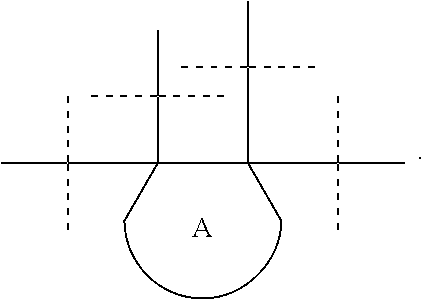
C(C)(C)(C)C(C(C)(C)C)(C)C(C)(C(C)(C)C)C(C)(C)C.[A]
